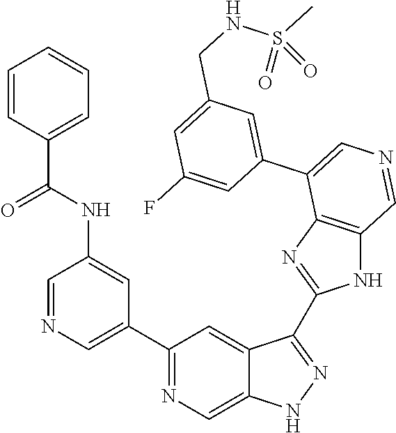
C1(C2=CN=CC(NC(C3=CC=CC=C3)=O)=C2)=NC=C2C(=C1)C(C1=NC3=C(N1)C=NC=C3C1=CC(CNS(C)(=O)=O)=CC(F)=C1)=NN2
